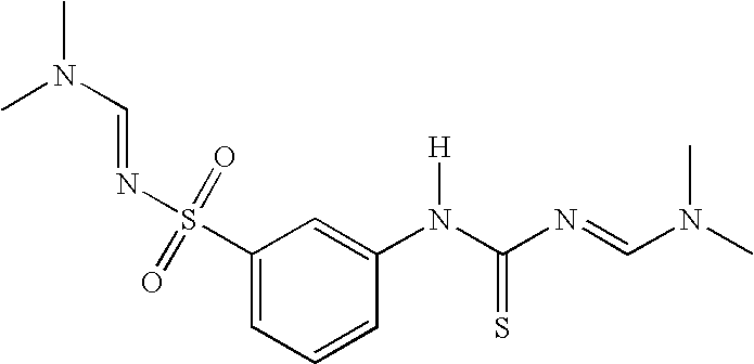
C1(S(=O)(=O)N=CN(C)C)=CC=CC(N(C(N=CN(C)C)=S)[H])=C1
